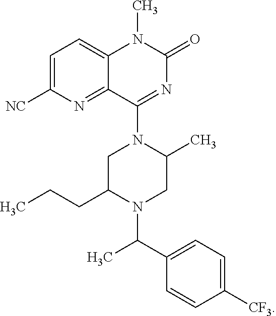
C1(C(C)N2CC(C)N(C3=NC(=O)N(C)C4=CC=C([NC])N=C43)CC2CCC)=CC=C([CF3])C=C1
